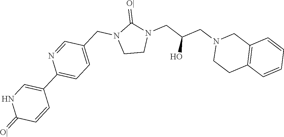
C1CN(CC(CN2CCC3=C(C2)C=CC=C3)O)C(=[O|])N1CC1=CC=C(C2=CNC(=[O|])C=C2)N=C1
